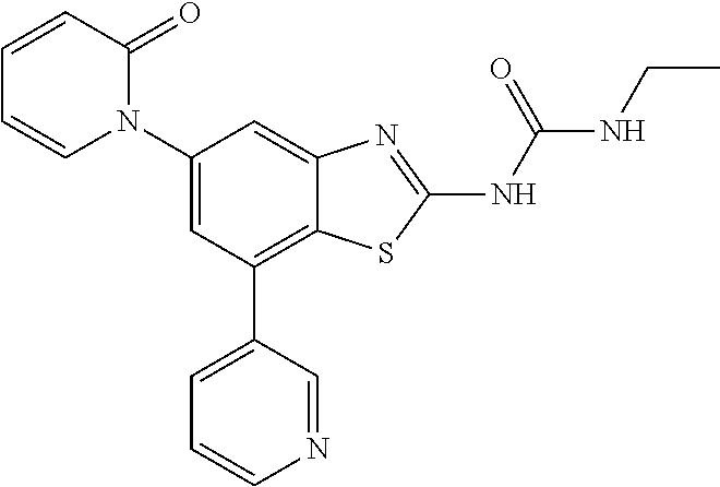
C1(N2C(=O)C=CC=C2)=CC(C2=CC=CN=C2)=C2C(=C1)N=C(NC(=O)NCC)S2
